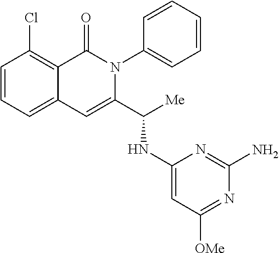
C1(Cl)=C2C(=CC=C1)C=C(C([Me])NC1=CC([OMe])=NC(N)=N1)N(C1=CC=CC=C1)C2=O
